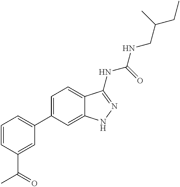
C1=CC(C(C)=O)=CC(C2=CC=C3C(=C2)NN=C3NC(NCC(CC)C)=O)=C1
